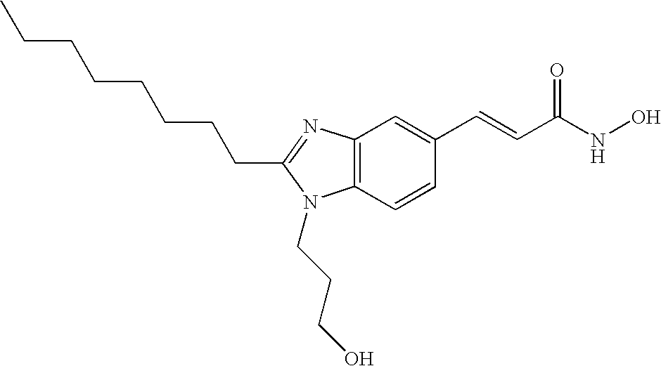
C(C1=NC2=C(C=CC(C=CC(NO)=O)=C2)N1CCCO)CCCCCCC
